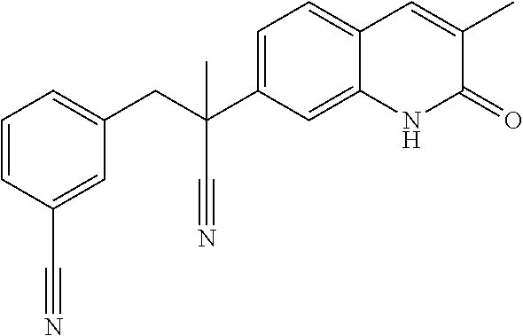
C1=CC(C#N)=CC(CC(C2=CC=C3C(=C2)NC(=O)C(C)=C3)(C)C#N)=C1
